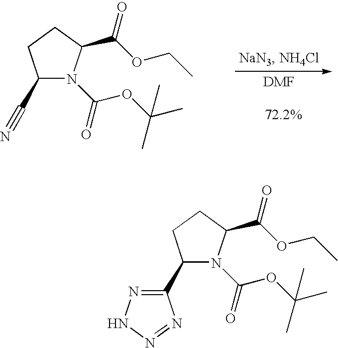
[DMF].C1(C#N)CCC(C(OCC)=O)N1C(OC(C)(C)C)=O.C1(C2=NNN=N2)CCC(C(OCC)=O)N1C(OC(C)(C)C)=O
